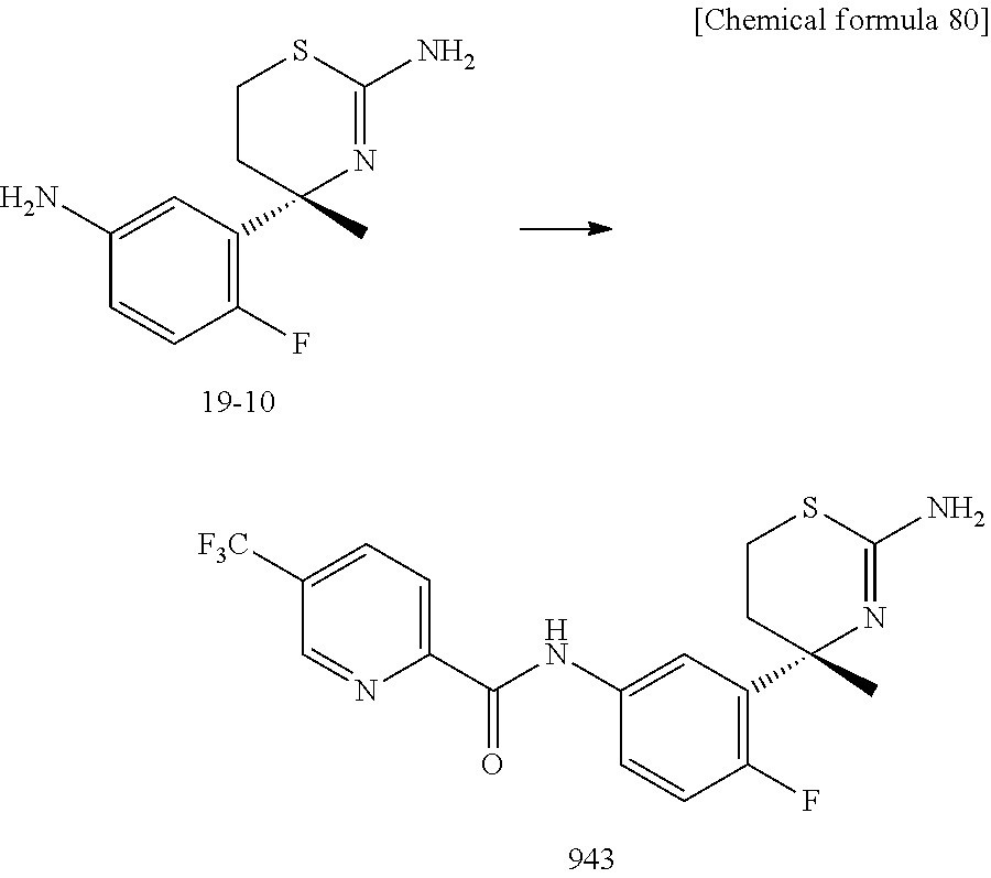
C1=CC(F)=C(C2(C)N=C(N)SCC2)C=C1N.C1=CC(F)=C(C2(C)N=C(N)SCC2)C=C1NC(C1=CC=C([F3C])C=N1)=O
